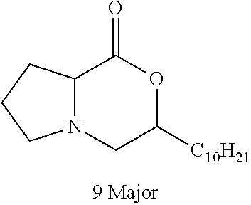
C12N(CC([C10H21])OC1=O)CCC2
